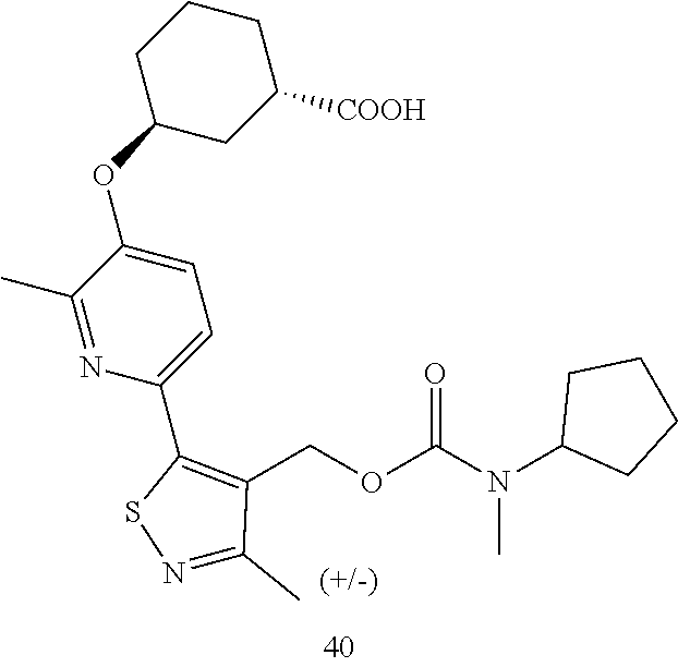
C1CCC(OC2=CC=C(C3=C(COC(N(C4CCCC4)C)=O)C(C)=NS3)N=C2C)CC1[COOH]
